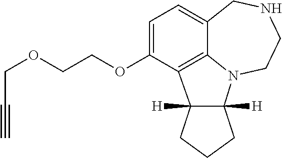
C1=C(OCCOCC#C)C2=C3C(=C1)CNCCN3C1([H])C2([H])CCC1
